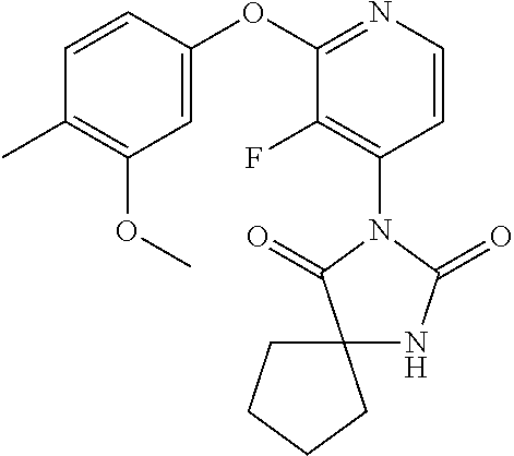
C12(NC(=O)N(C3=C(F)C(OC4=CC(OC)=C(C)C=C4)=NC=C3)C1=O)CCCC2
